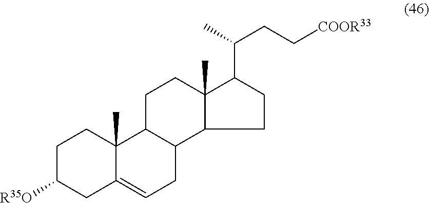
C1C([R35O])CC2=CCC3C(C2(C)C1)CCC1(C)C3CCC1C(C)CC[COOR33]
